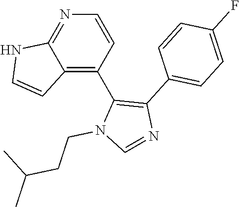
C1=CN=C2C(=C1C1=C(C3=CC=C(F)C=C3)N=CN1CCC(C)C)C=CN2
